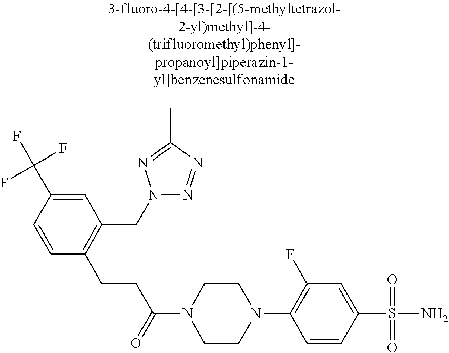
C1(C(F)(F)F)=CC(CN2N=NC(C)=N2)=C(CCC(N2CCN(C3=C(F)C=C(S(N)(=O)=O)C=C3)CC2)=O)C=C1
